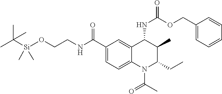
C1(C(NCCO[Si](C(C)(C)C)(C)C)=O)=CC=C2C(=C1)C(NC(OCC1=CC=CC=C1)=O)C(C)C(CC)N2C(=O)C
